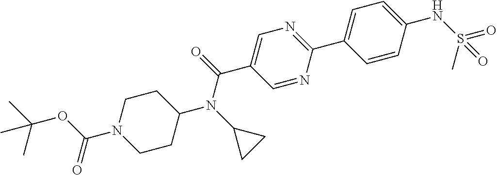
CC(OC(N1CCC(N(C2CC2)C(=O)C2=CN=C(C3=CC=C(NS(=O)(C)=O)C=C3)N=C2)CC1)=O)(C)C
